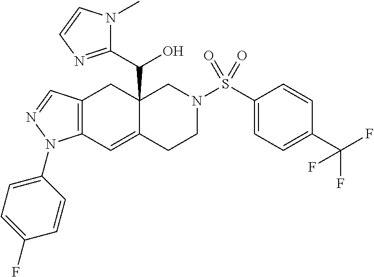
C12=C(C=NN1C1=CC=C(F)C=C1)CC1(C(O)C3=NC=CN3C)C(=C2)CCN(S(C2=CC=C(C(F)(F)F)C=C2)(=O)=O)C1
